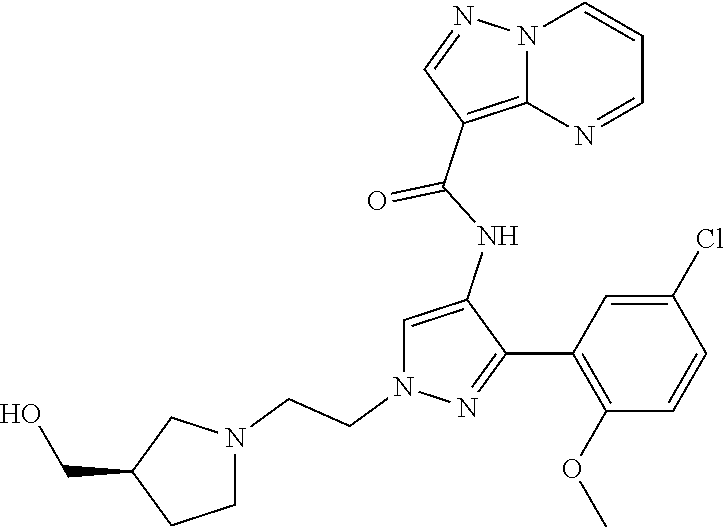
N12C(=C(C(NC3=CN(CCN4CC(CO)CC4)N=C3C3=C(OC)C=CC(Cl)=C3)=O)C=N1)N=CC=C2
